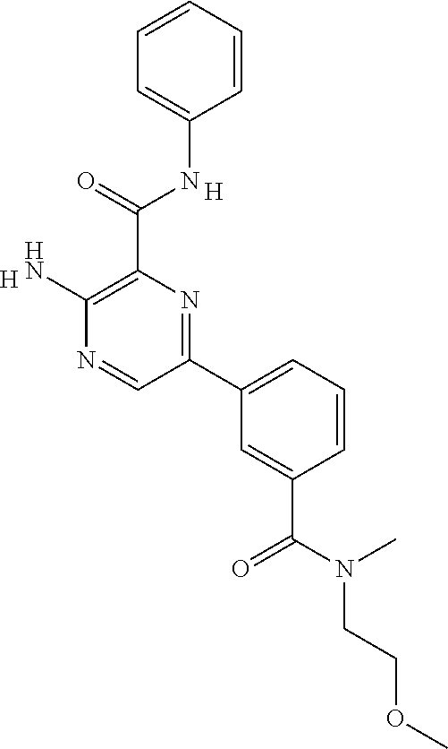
C1=CC=CC=C1NC(C1=C(N)N=CC(C2=CC=CC(C(N(C)CCOC)=O)=C2)=N1)=O.[H].[H]
